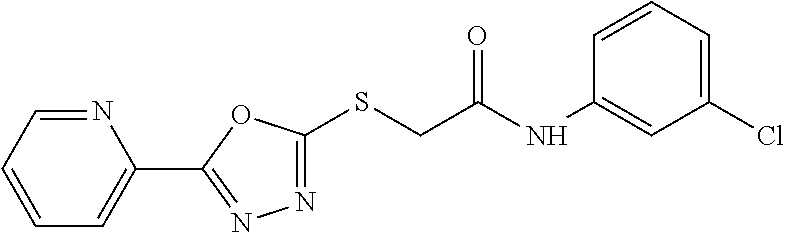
S(CC(NC1=CC(Cl)=CC=C1)=O)C1=NN=C(C2=CC=CC=N2)O1
